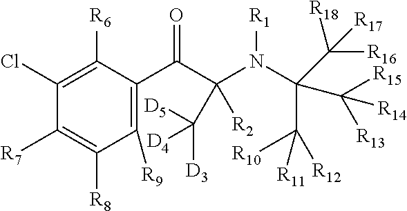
C1([R9])=C(C(C(N(C(C([R10])([R12])[R11])(C([R15])([R14])[R13])C([R16])([R17])[R18])[R1])([R2])C([D5])([D4])[D3])=O)C([R6])=C(Cl)C([R7])=C1[R8]
